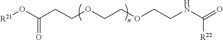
[R21]OC(CCOCCOCCNC(=O)[R22])=O
